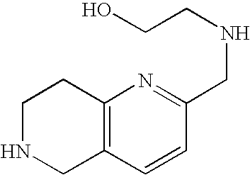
C12=C(C=CC(CNCCO)=N1)CNCC2
